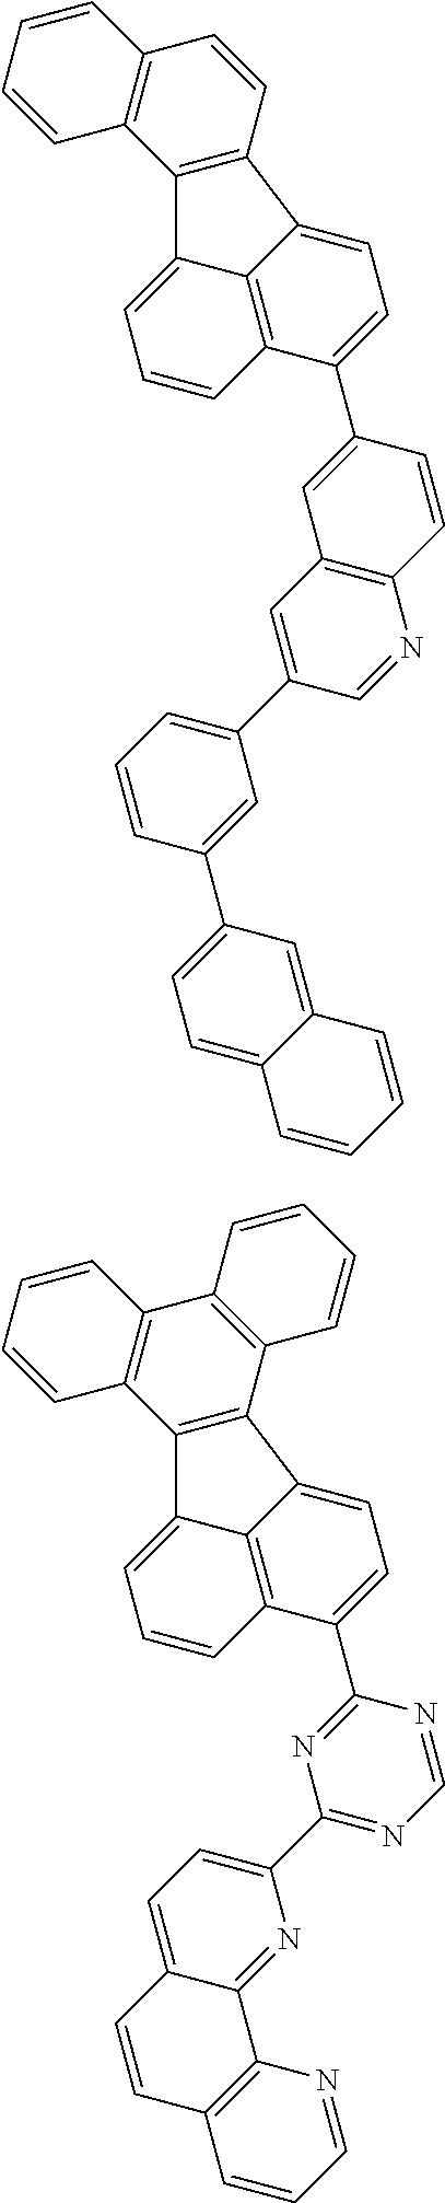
C1=C2C3=C(C=CC=C3C3=C2C=CC2=C3C=CC=C2)C(C2=CC3=C(C=C2)N=CC(C2=CC=CC(C4=CC=C5C(=C4)C=CC=C5)=C2)=C3)=C1.N1=C(C2=CC=C3C(=N2)C2=C(C=C3)C=CC=N2)N=C(C2=CC=C3C4=C2C=CC=C4C2=C3C3=C(C4=C2C=CC=C4)C=CC=C3)N=C1
